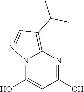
N12C(O)=CC(O)=NC1=C(C(C)C)C=N2
